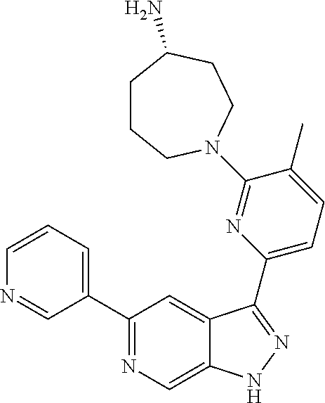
C1(C2=CC=CN=C2)=NC=C2C(=C1)C(C1=CC=C(C)C(N3CCCC(N)CC3)=N1)=NN2
